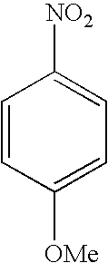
C1=CC([OMe])=CC=C1[NO2]
